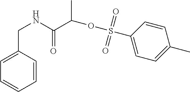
S(C1=CC=C(C)C=C1)(=O)(=O)OC(C(NCC1=CC=CC=C1)=O)C
